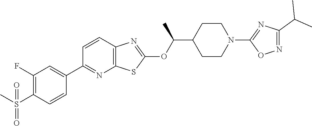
C1=CC2=C(N=C1C1=CC(F)=C(S(C)(=O)=O)C=C1)SC(OC(C1CCN(C3=NC(C(C)C)=NO3)CC1)C)=N2
